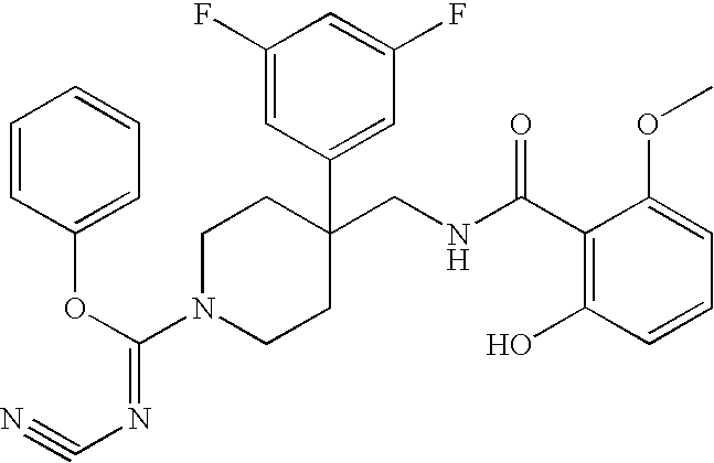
C1(CNC(C2=C(O)C=CC=C2OC)=O)(C2=CC(F)=CC(F)=C2)CCN(C(=NC#N)OC2=CC=CC=C2)CC1
